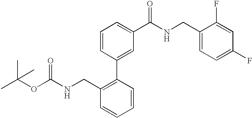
CC(OC(NCC1=C(C2=CC(C(NCC3=CC=C(F)C=C3F)=O)=CC=C2)C=CC=C1)=O)(C)C
